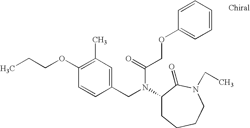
C1(CN(C(COC2=CC=CC=C2)=O)C2CCCCN(CC)C2=O)=CC(C)=C(OCCC)C=C1
